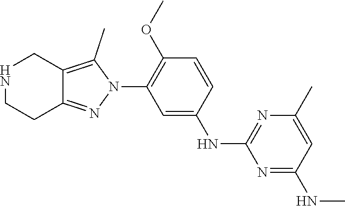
N1CCC2=NN(C3=C(OC)C=CC(NC4=NC(C)=CC(NC)=N4)=C3)C(C)=C2C1
